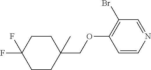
C1=CN=CC(Br)=C1OCC1(C)CCC(F)(F)CC1
